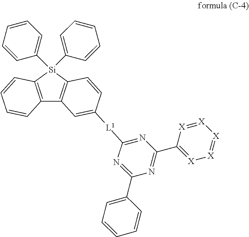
C12=C([Si](C3=CC=CC=C3)(C3=CC=CC=C3)C3=C1C=C([L1]C1=NC(C4=[X][X]=[X][X]=[X]4)=NC(C4=CC=CC=C4)=N1)C=C3)C=CC=C2
